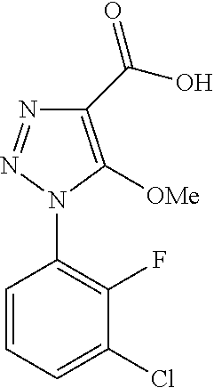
C1=CC=C(Cl)C(F)=C1N1C([OMe])=C(C(O)=O)N=N1
